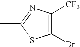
C1([CF3])=C(Br)SC(C)=N1
